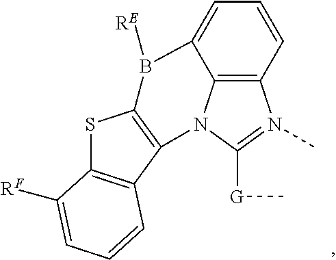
C12=C3C=CC=C1B([RE])C1=C(N2C([G]C)=N3C)C2=C(S1)C([RF])=CC=C2
